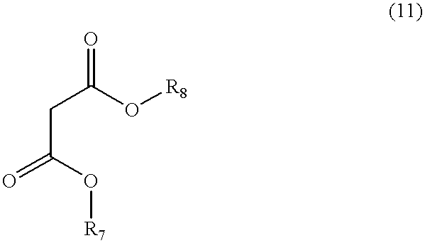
C(C(O[R7])=O)C(O[R8])=O
